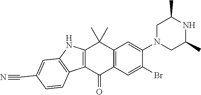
C12=C(C(=O)C3=C(C1(C)C)C=C(N1CC(C)NC(C)C1)C(Br)=C3)C1=C(N2)C=C(C#N)C=C1
